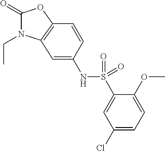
C1(=O)N(CC)C2=C(O1)C=CC(NS(C1=CC(Cl)=CC=C1OC)(=O)=O)=C2
